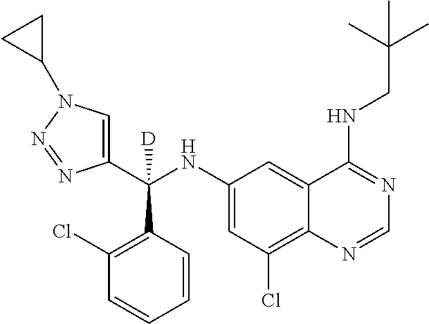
C1(C(NC2=CC(Cl)=C3C(=C2)C(NCC(C)(C)C)=NC=N3)(C2=C(Cl)C=CC=C2)[D])=CN(C2CC2)N=N1
